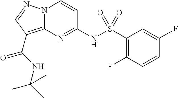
N(C1=NC2=C(C(=O)NC(C)(C)C)C=NN2C=C1)S(C1=C(F)C=CC(F)=C1)(=O)=O
